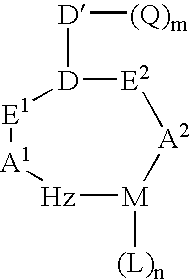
[Hz]1[M]([(L)n])[A2][E2][D]([D][(Q)m])[E1][A1]1
